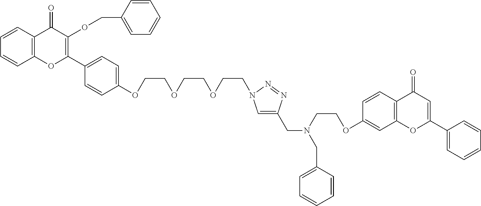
O(CCOCCOCCN1C=C(CN(CCOC2=CC3=C(C=C2)C(=O)C=C(C2=CC=CC=C2)O3)CC2=CC=CC=C2)N=N1)C1=CC=C(C2=C(OCC3=CC=CC=C3)C(=O)C3=C(O2)C=CC=C3)C=C1
